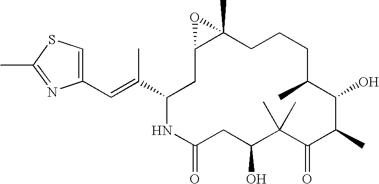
C1(C=C(C2CC3C(C)(CCCC(C)C(O)C(C)C(=O)C(C)(C)C(O)CC(=O)N2)O3)C)=CSC(C)=N1
